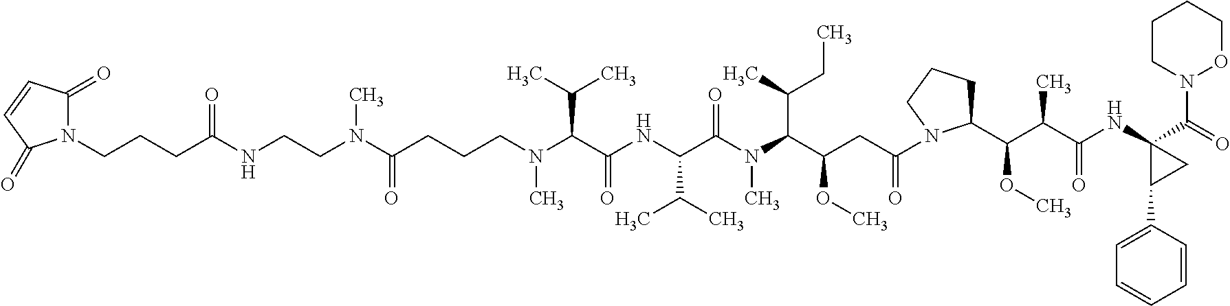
N1(CCCC(NCCN(C(CCCN(C(C(NC(C(N(C(C(CC(=O)N2CCCC2C(C(C(NC2(C(=O)N3CCCCO3)CC2C2=CC=CC=C2)=O)C)OC)OC)C(C)CC)C)=O)C(C)C)=O)C(C)C)C)=O)C)=O)C(=O)C=CC1=O
